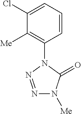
C1=CC=C(Cl)C([Me])=C1N1N=NN([Me])C1=O
